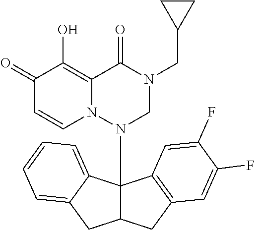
C1(=O)C=CN2C(=C1O)C(=O)N(CC1CC1)CN2C12C(CC3=C1C=C(F)C(F)=C3)CC1=CC=CC=C21
